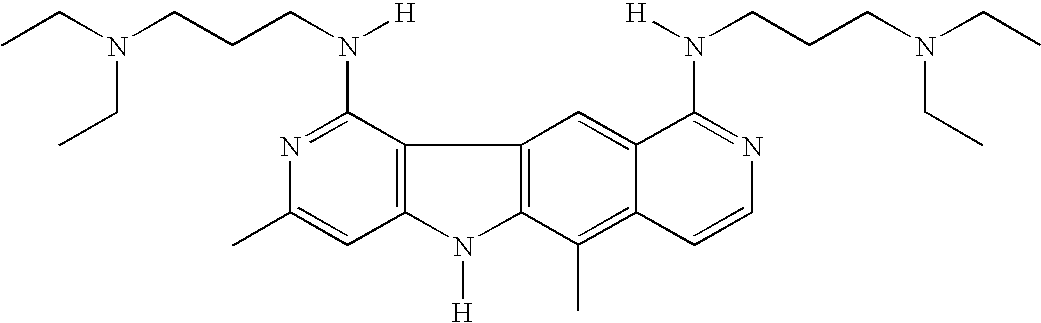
C12=C(C(N([H])CCCN(CC)CC)=NC(C)=C1)C1=C(N2[H])C(C)=C2C(=C1)C(N(CCCN(CC)CC)[H])=NC=C2
